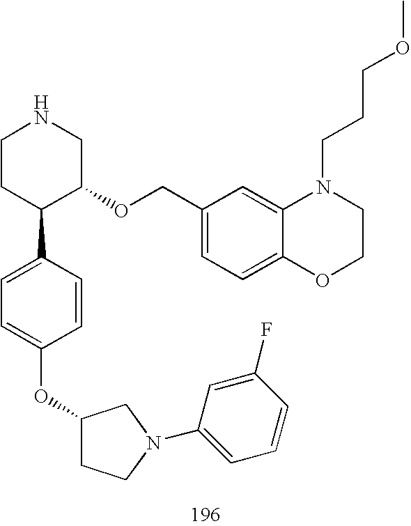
C1CC(C2=CC=C(OC3CCN(C4=CC=CC(F)=C4)C3)C=C2)C(OCC2=CC=C3C(=C2)N(CCCOC)CCO3)CN1
